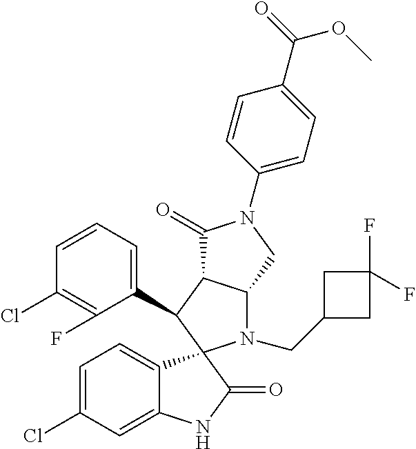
C1(C2C3C(N(CC4CC(F)(F)C4)C24C2=CC=C(Cl)C=C2NC4=O)CN(C2=CC=C(C(OC)=O)C=C2)C3=O)=CC=CC(Cl)=C1F
